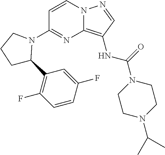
N12C(=C(NC(N3CCN(C(C)C)CC3)=O)C=N1)N=C(N1C(C3=C(F)C=CC(F)=C3)CCC1)C=C2
